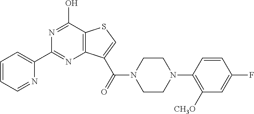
C1(C2=NC3=C(C(O)=N2)SC=C3C(N2CCN(C3=C([CH3O])C=C(F)C=C3)CC2)=O)=CC=CC=N1
